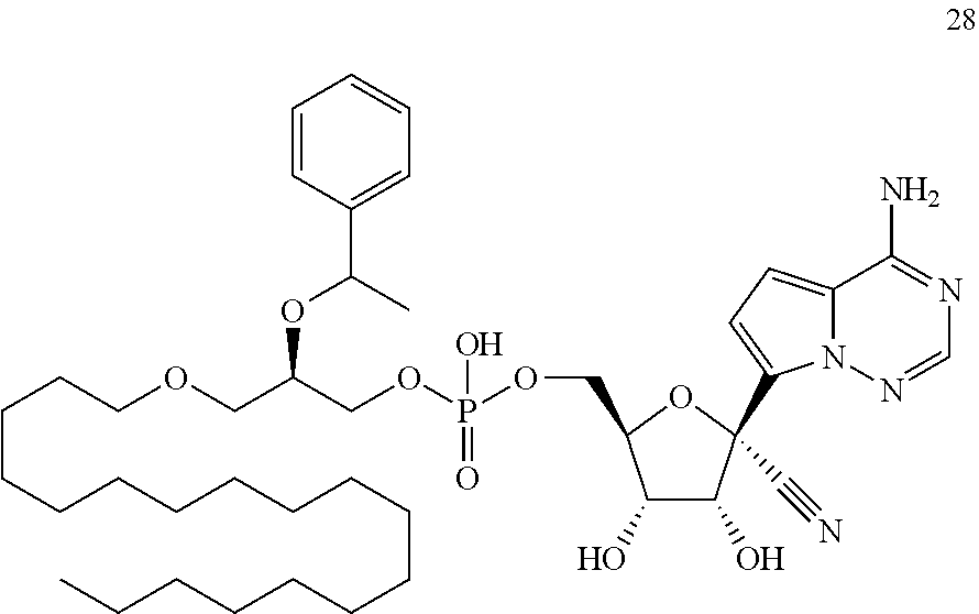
C(OCCCCCCCCCCCCCCCCCC)C(COP(OCC1C(O)C(O)C(C2=CC=C3N2N=CN=C3N)(C#N)O1)(=O)O)OC(C1=CC=CC=C1)C
